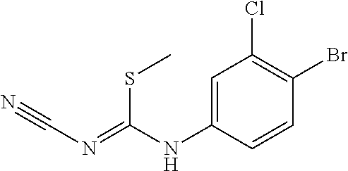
N(C1=CC(Cl)=C(Br)C=C1)C(SC)=NC#N
